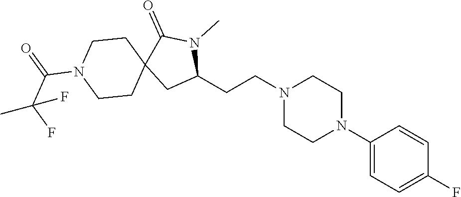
C1(CCN2CCN(C3=CC=C(F)C=C3)CC2)N(C)C(=O)C2(C1)CCN(C(=O)C(F)(C)F)CC2
